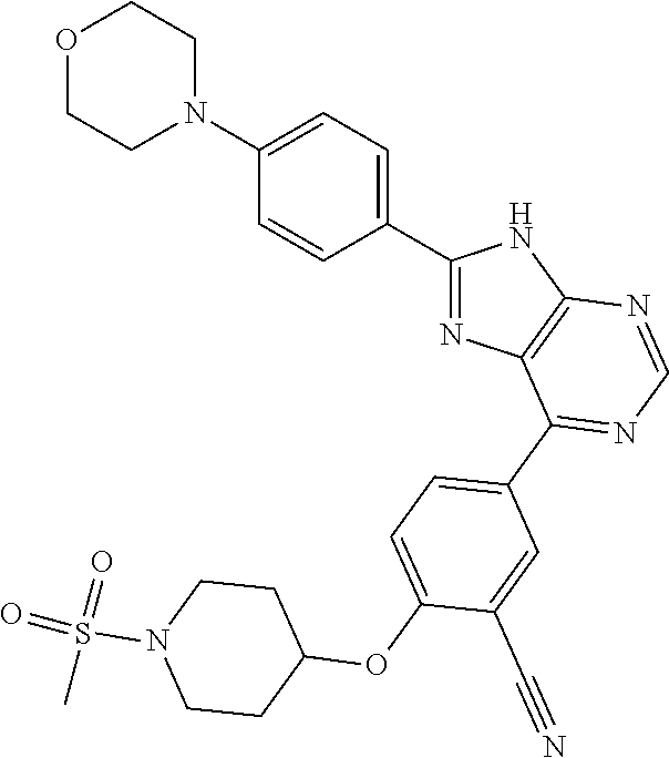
C1(C2=CC=C(N3CCOCC3)C=C2)=NC2=C(N1)N=CN=C2C1=CC=C(OC2CCN(S(=O)(=O)C)CC2)C(C#N)=C1
